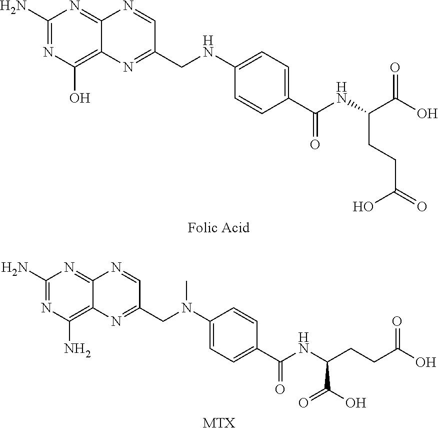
C1(N)=NC(O)=C2C(=N1)N=CC(CNC1=CC=C(C(NC(C(O)=O)CCC(=O)O)=O)C=C1)=N2.C1(N)=NC(N)=C2C(=N1)N=CC(CN(C1=CC=C(C(NC(CCC(O)=O)C(O)=O)=O)C=C1)C)=N2.[MTX]
